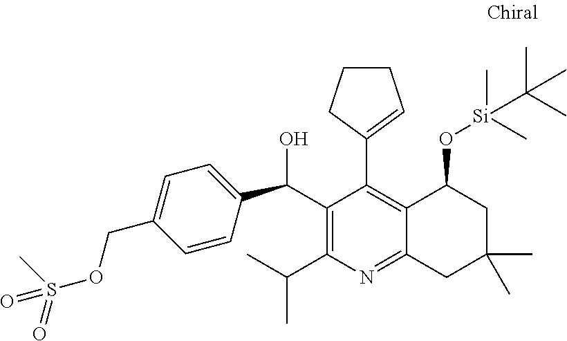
C1(C(C2=CC=C(COS(C)(=O)=O)C=C2)O)=C(C(C)C)N=C2C(=C1C1=CCCC1)C(O[Si](C)(C)C(C)(C)C)CC(C)(C)C2
